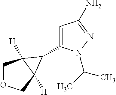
C1OCC2([H])C1([H])C2C1=CC(N)=NN1C(C)C
